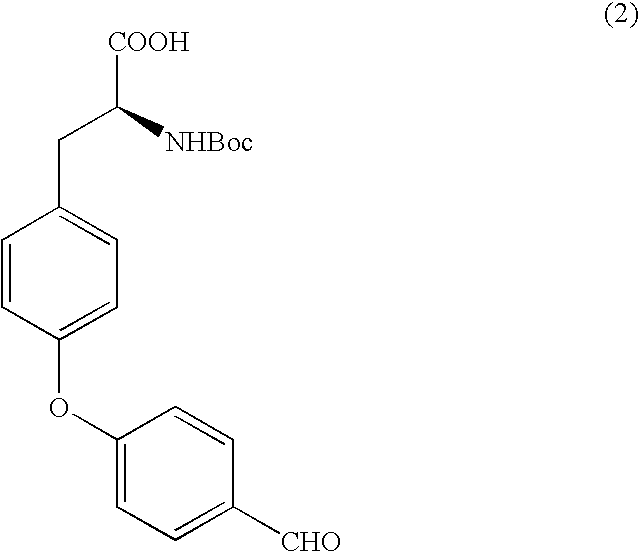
C1=CC(OC2=CC=C([CHO])C=C2)=CC=C1CC([COOH])[NHBoc]
